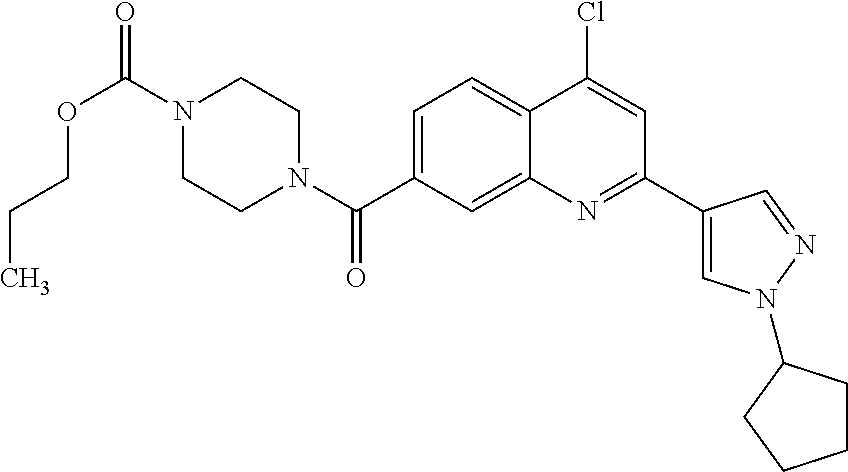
N1(C(OCCC)=O)CCN(C(=O)C2=CC=C3C(=C2)N=C(C2=CN(C4CCCC4)N=C2)C=C3Cl)CC1
